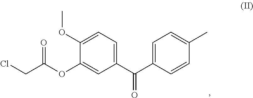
C1=C(C(C2=CC=C(OC)C(OC(=O)CCl)=C2)=O)C=CC(C)=C1
